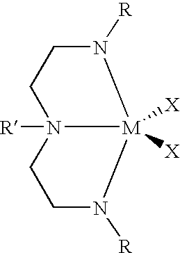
N12([R])[M]([X])([X])(N([R])CC1)N([R])CC2
